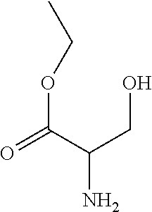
O=C(C(CO)N)OCC
